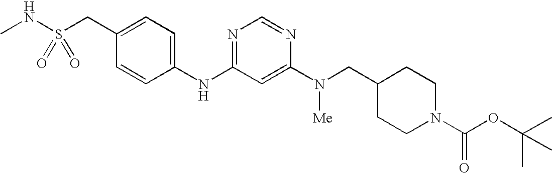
C1(CS(NC)(=O)=O)=CC=C(NC2=NC=NC(N([Me])CC3CCN(C(OC(C)(C)C)=O)CC3)=C2)C=C1
